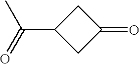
CC(=O)C1CC(=O)C1
